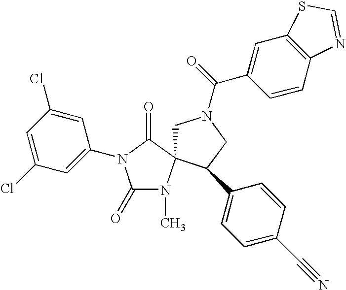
C1N(C(=O)C2=CC3=C(C=C2)N=CS3)CC(C2=CC=C(C#N)C=C2)C12N(C)C(=O)N(C1=CC(Cl)=CC(Cl)=C1)C2=O
